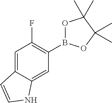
C1=C2C(=CC(B3OC(C)(C)C(C)(C)O3)=C1F)NC=C2
